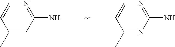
C1=CC(C)=CC(N)=N1.C1=CC(C)=NC(N)=N1
